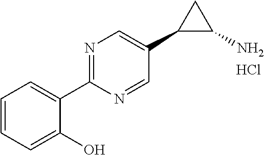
C1=CC=C(O)C(C2=NC=C(C3C(N)C3)C=N2)=C1.Cl
